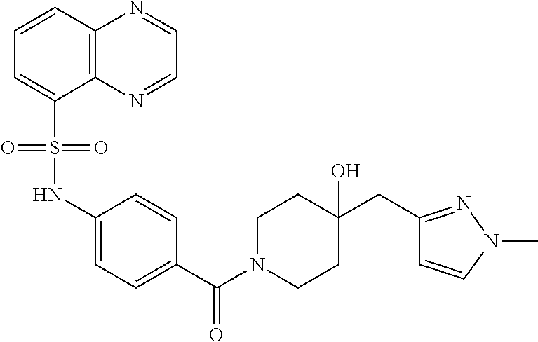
C1=CC(C(N2CCC(CC3=NN(C)C=C3)(O)CC2)=O)=CC=C1NS(C1=CC=CC2=C1N=CC=N2)(=O)=O
